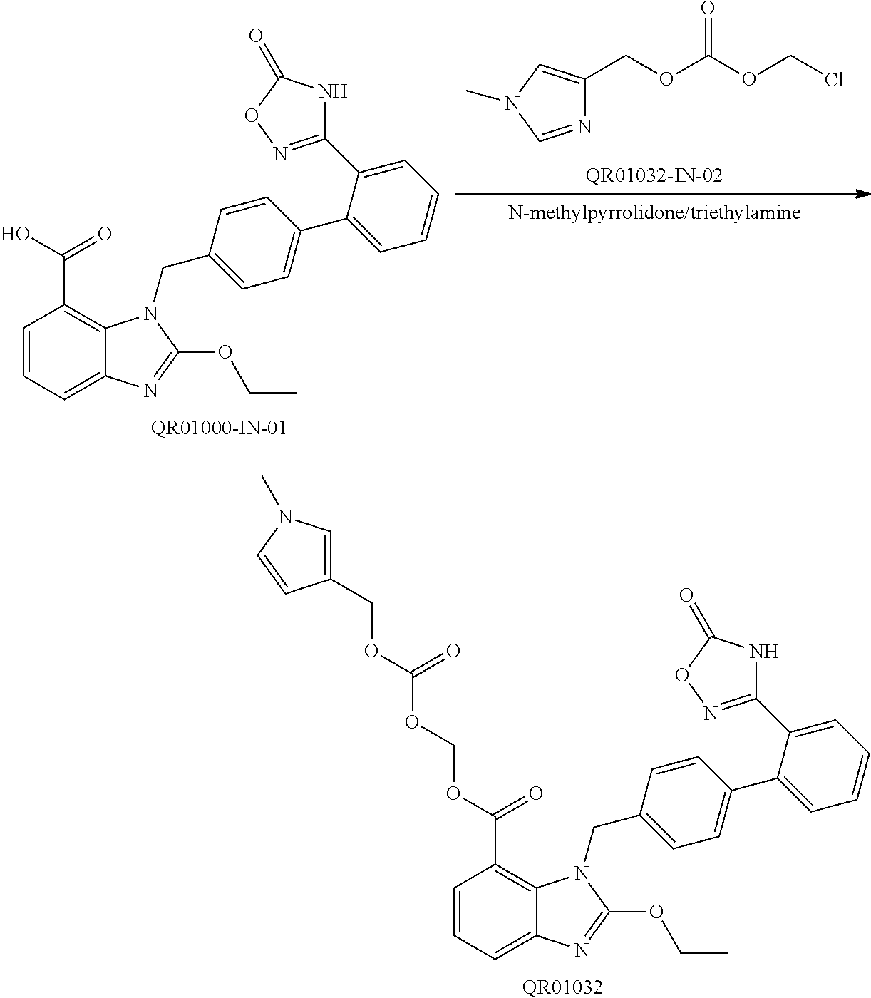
C(OC(OCCl)=O)C1=CN(C)C=N1.C1=CC=C2C(=C1C(O)=O)N(CC1=CC=C(C3=CC=CC=C3C3=NOC(=O)N3)C=C1)C(OCC)=N2.C1=CC=C2C(=C1C(=O)OCOC(OCC1=CN(C)C=C1)=O)N(CC1=CC=C(C3=CC=CC=C3C3=NOC(=O)N3)C=C1)C(OCC)=N2.[QR01032]
